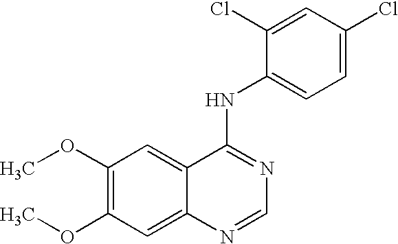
C1(OC)=C(OC)C=C2C(=C1)C(NC1=CC=C(Cl)C=C1Cl)=NC=N2
